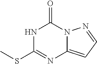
N1C(SC)=NC2=CC=NN2C1=O
